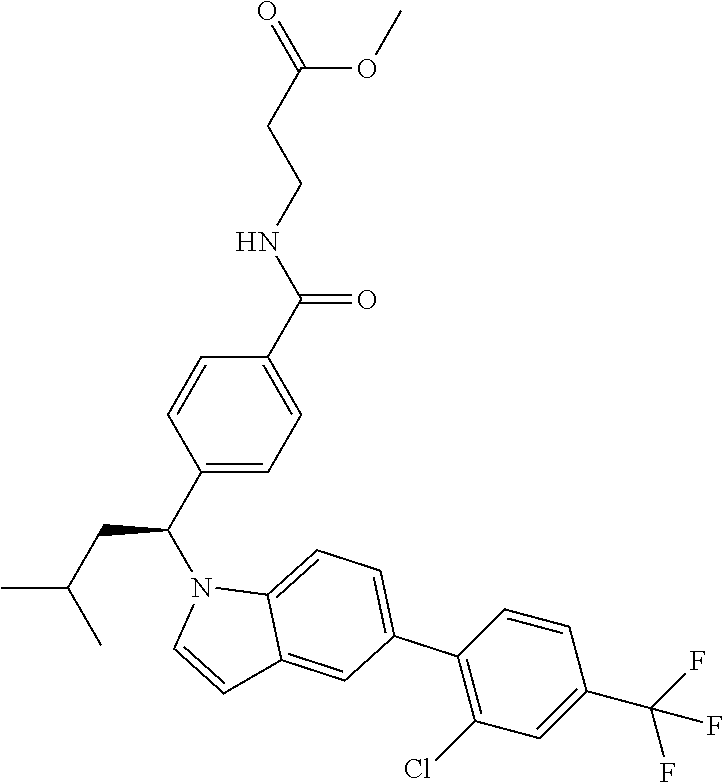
C(CCNC(C1=CC=C(C(N2C=CC3=CC(C4=C(Cl)C=C(C(F)(F)F)C=C4)=CC=C23)CC(C)C)C=C1)=O)(=O)OC
